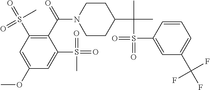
C1(C(=O)N2CCC(C(C)(C)S(=O)(=O)C3=CC(C(F)(F)F)=CC=C3)CC2)=C(S(=O)(C)=O)C=C(OC)C=C1S(=O)(=O)C
